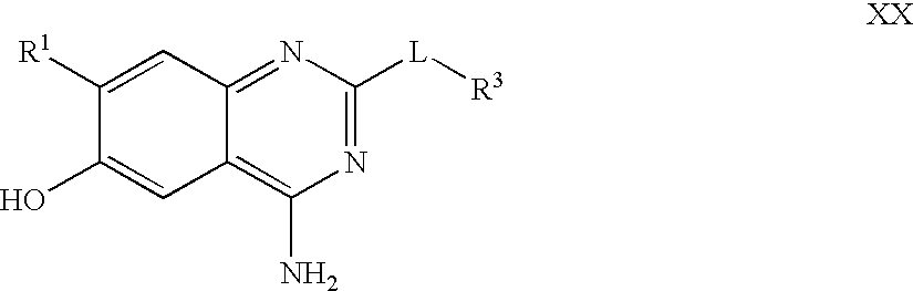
C12=NC([L][R3])=NC(N)=C1C=C(O)C([R1])=C2
